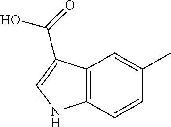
C12=C(C=CC(C)=C1)NC=C2C(O)=O
